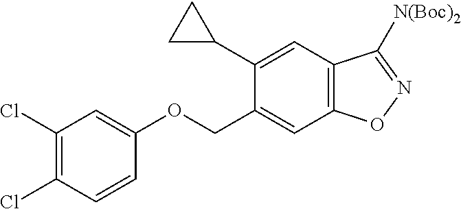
C1(Cl)=C(Cl)C=CC(OCC2=CC3=C(C=C2C2CC2)C([N(Boc)2])=NO3)=C1
